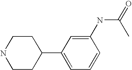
C1(C2CCNCC2)=CC=CC(NC(=O)C)=C1
